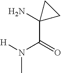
C1(C(N([H])C)=O)(N)CC1
